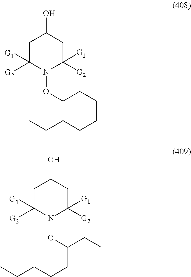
C1C([G1])([G2])N(OCCCCCCCC)C([G1])([G2])CC1O.C1C([G1])([G2])N(OC(CC)CCCCC)C([G1])([G2])CC1O
